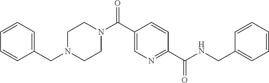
N1(C(C2=CN=C(C(NCC3=CC=CC=C3)=O)C=C2)=O)CCN(CC2=CC=CC=C2)CC1
